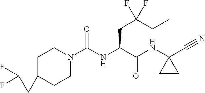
C1CN(C(NC(C(NC2(C#N)CC2)=O)CC(CC)(F)F)=O)CCC12C(F)(F)C2
